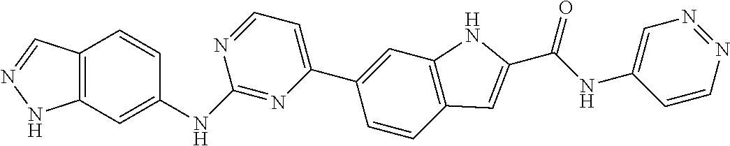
C12=C(C=NN1)C=CC(NC1=NC(C3=CC4=C(C=C3)C=C(C(NC3=CN=NC=C3)=O)N4)=CC=N1)=C2
